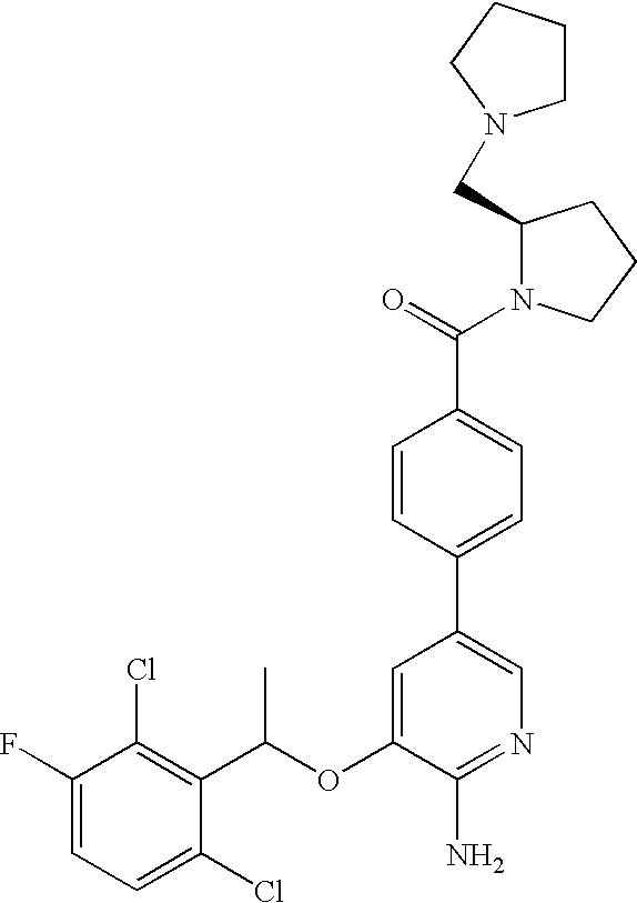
C1=C(F)C(Cl)=C(C(OC2=CC(C3=CC=C(C(N4CCCC4CN4CCCC4)=O)C=C3)=CN=C2N)C)C(Cl)=C1
